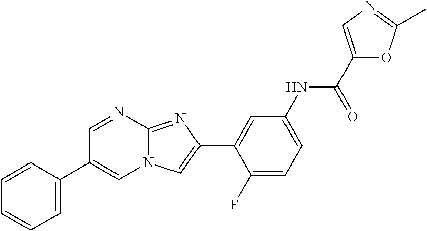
C1=NC2=NC(C3=CC(NC(C4=CN=C(C)O4)=O)=CC=C3F)=CN2C=C1C1=CC=CC=C1
